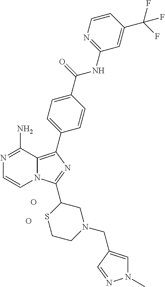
O.O.N1=C(N)C2=C(C3=CC=C(C(=O)NC4=NC=CC(C(F)(F)F)=C4)C=C3)N=C(C3SCCN(CC4=CN(C)N=C4)C3)N2C=C1
